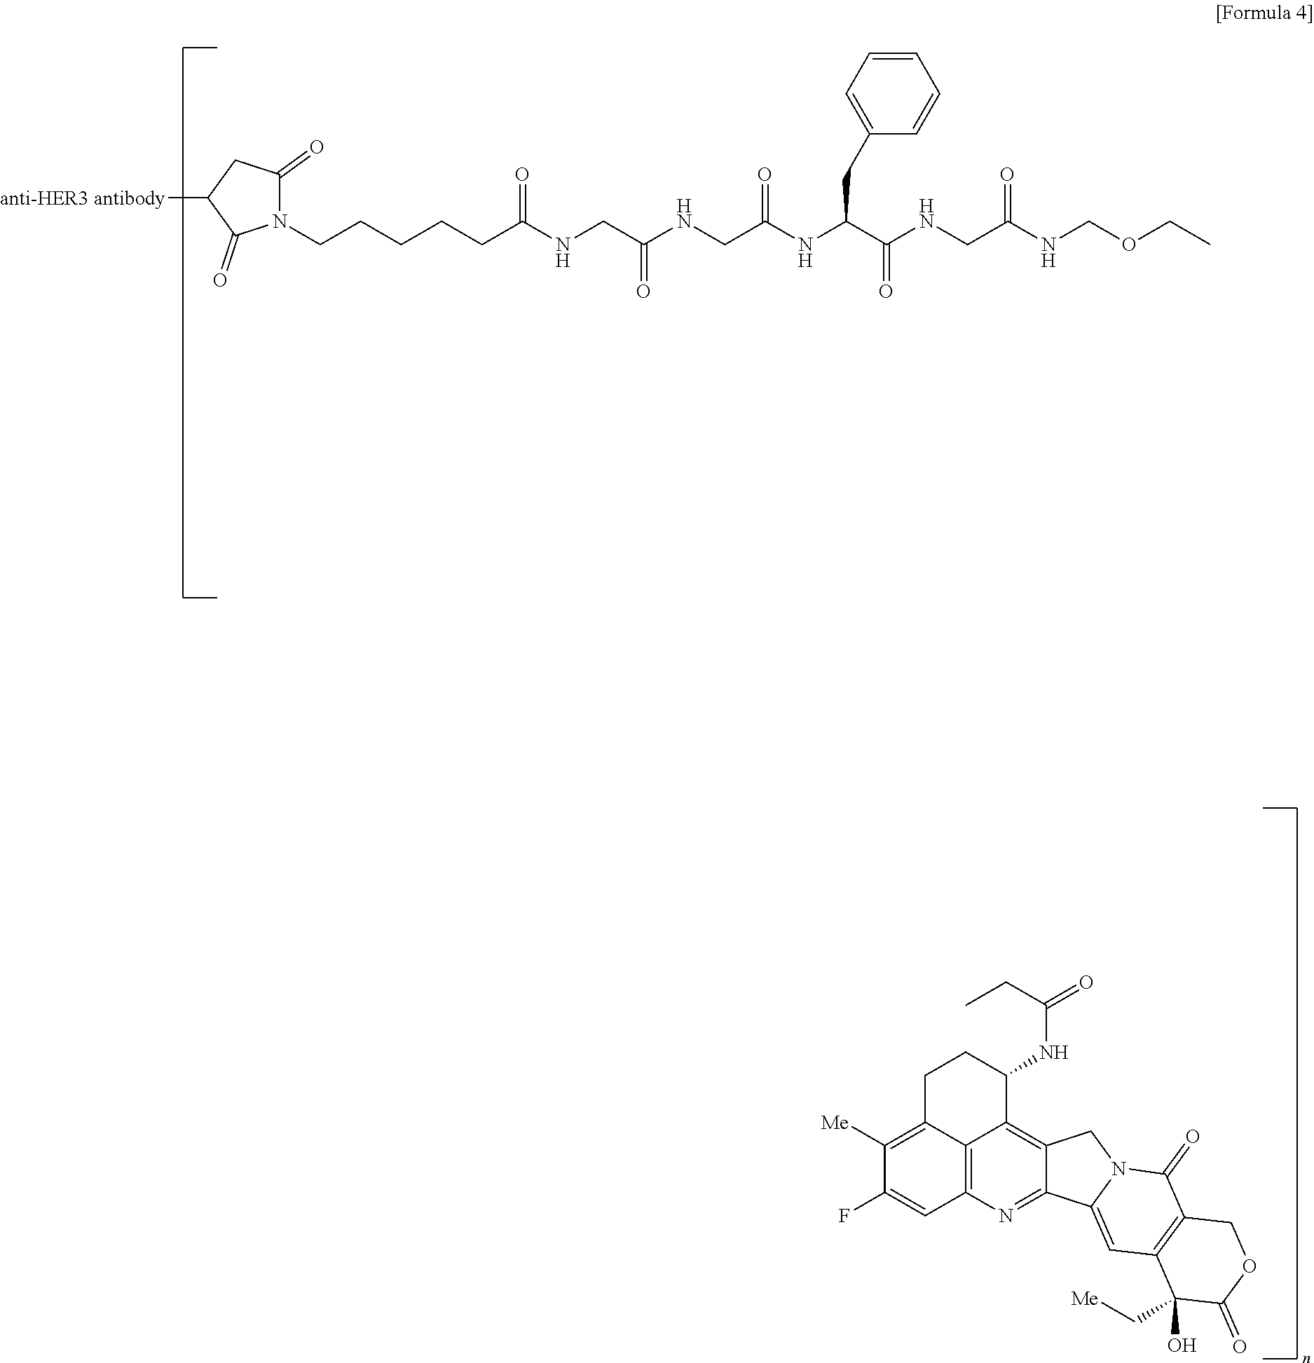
C1([anti-HER3 antibody])C(=O)N(CCCCCC(NCC(NCC(NC(C(NCC(NCOCC)=O)=O)CC2=CC=CC=C2)=O)=O)=O)C(=O)C1.C(=O)(NC1CCC2=C([Me])C(F)=CC3=C2C1=C1C(=N3)C2=CC3=C(C(=O)N2C1)COC(=O)C3(O)C[Me])CC
